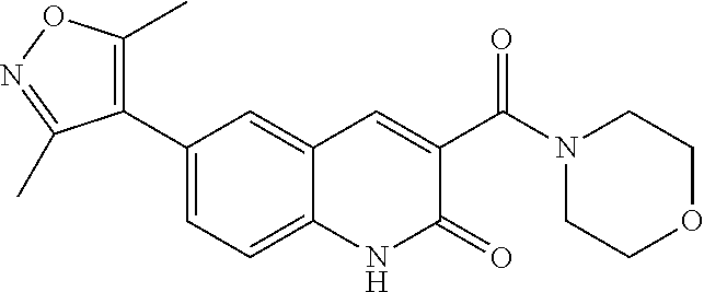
C1(C2=C(C)ON=C2C)=CC=C2C(=C1)C=C(C(N1CCOCC1)=O)C(=O)N2
